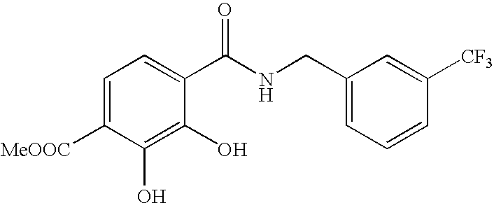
C1=C([MeOOC])C(O)=C(O)C(C(NCC2=CC=CC([CF3])=C2)=O)=C1
